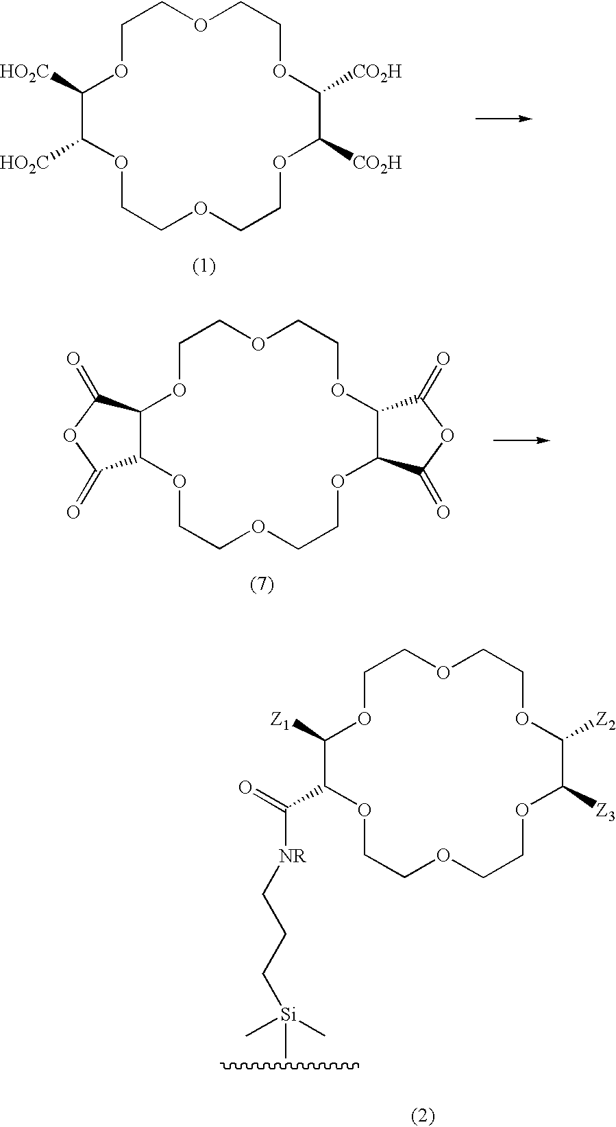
C1OC([HO2C])C([HO2C])OCCOCCOC([CO2H])C([CO2H])OCCOC1.C1OC2C(OCCOCCOC3C(OCCOC1)C(=O)OC3=O)C(=O)OC2=O.C1OC([Z1])C(C(=O)[NR]CCC[Si](C)(C)C)OCCOCCOC([Z3])C([Z2])OCCOC1
